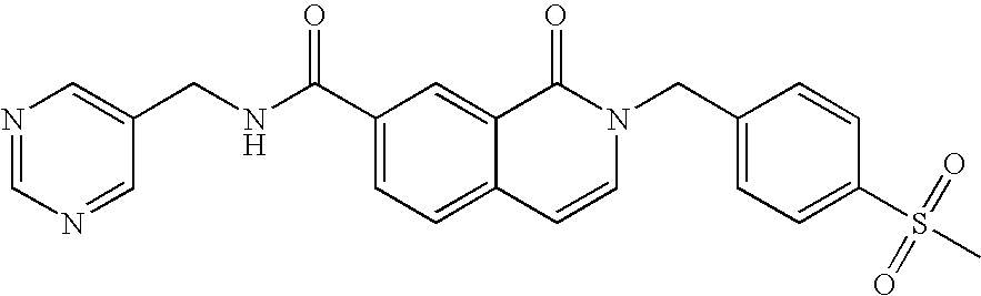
N1=CN=CC(CNC(C2=CC=C3C(=C2)C(=O)N(CC2=CC=C(S(C)(=O)=O)C=C2)C=C3)=O)=C1
